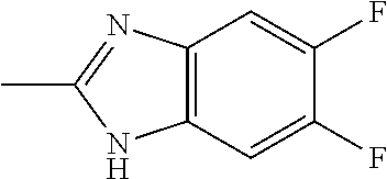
C12=C(C=C(F)C(F)=C1)NC(C)=N2
